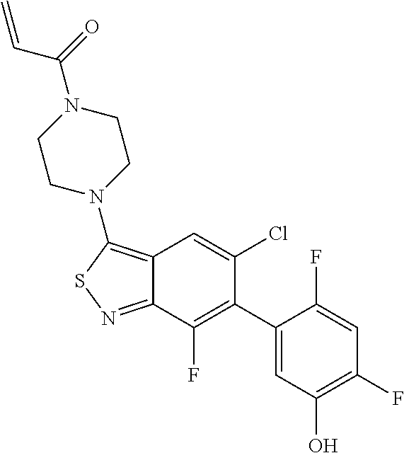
C12=C(N3CCN(C(=O)C=C)CC3)SN=C1C(F)=C(C1=CC(O)=C(F)C=C1F)C(Cl)=C2
